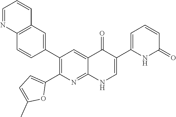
C12=C(C=C(C3=C(C4=CC=C(C)O4)N=C4C(=C3)C(=O)C(C3=CC=CC(=O)N3)=CN4)C=C1)C=CC=N2
